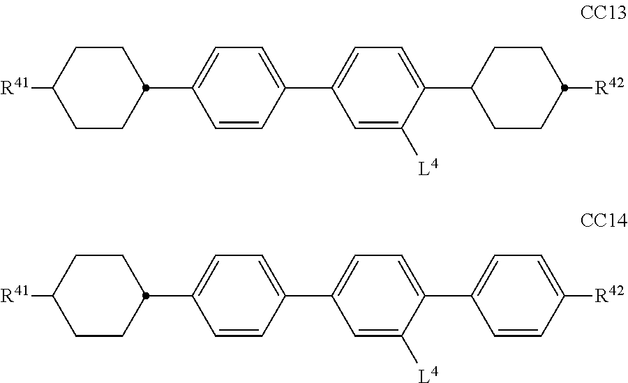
C1(C2CCC([R41])CC2)=CC=C(C2=CC=C(C3CCC([R42])CC3)C([L4])=C2)C=C1.C1(C2CCC([R41])CC2)=CC=C(C2=CC=C(C3=CC=C([R42])C=C3)C([L4])=C2)C=C1
